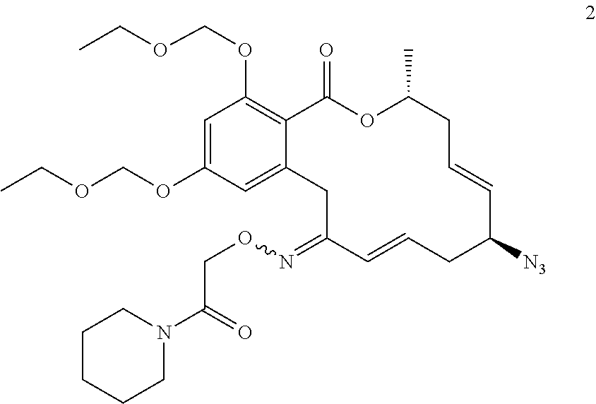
C1=C2C(=C(OCOCC)C=C1OCOCC)C(=O)OC(C)CC=CC([N3])CC=CC(=NOCC(N1CCCCC1)=O)C2
